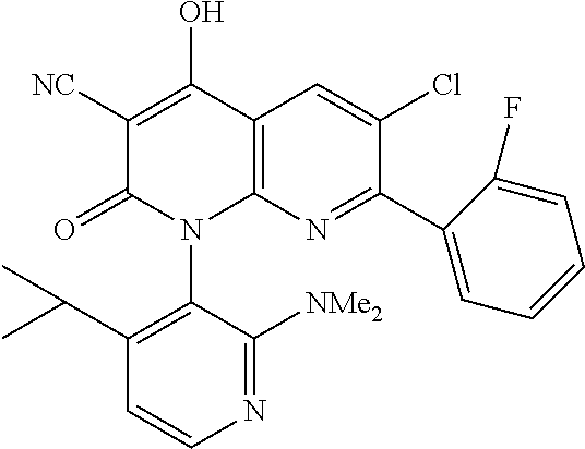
C1([NC])=C(O)C2=C(N(C3=C(C(C)C)C=CN=C3[NMe2])C1=O)N=C(C1=CC=CC=C1F)C(Cl)=C2
